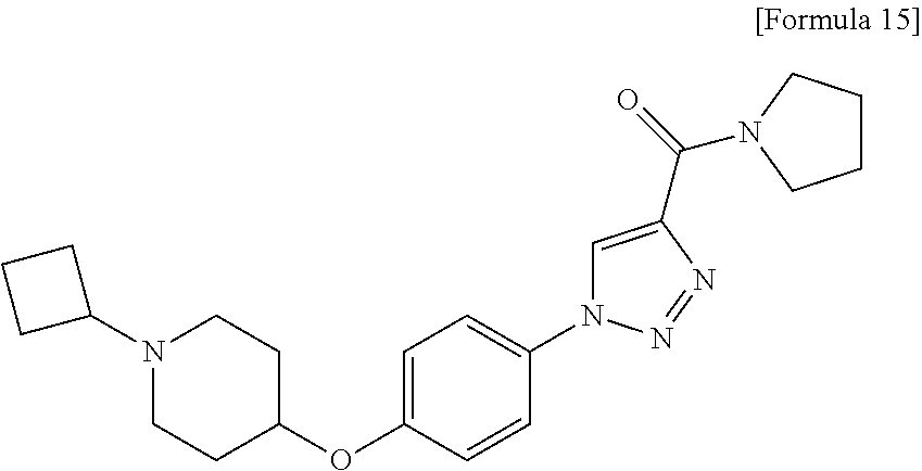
C1=C(OC2CCN(C3CCC3)CC2)C=CC(N2C=C(C(=O)N3CCCC3)N=N2)=C1
